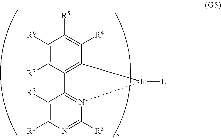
C1([R2])=C([R1])N=C([R3])N2=C1C1=C([Ir]2[L])C([R4])=C([R5])C([R6])=C1[R7]
